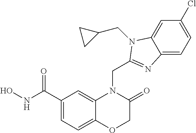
C1(C(NO)=O)=CC=C2C(=C1)N(CC1=NC3=CC=C(Cl)C=C3N1CC1CC1)C(=O)CO2
